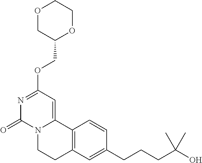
O1CC(COC2=NC(=O)N3C(=C2)C2=C(CC3)C=C(CCCC(O)(C)C)C=C2)OCC1
